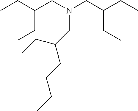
CCC(CN(CC(CC)CC)CC(CC)CCCC)CC
